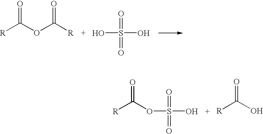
[R]C(OC([R])=O)=O.OS(O)(=O)=O.[R]C(OS(O)(=O)=O)=O.[R]C(O)=O
